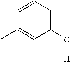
C1=CC=C(O[H])C=C1C
